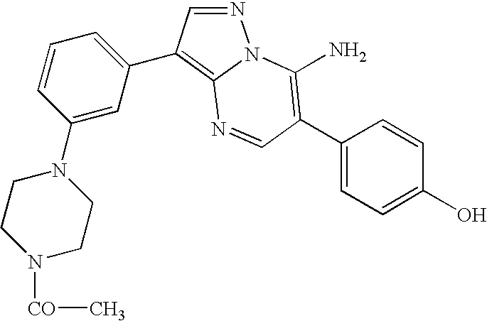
N1=CC(C2=CC=CC(N3CCN([CO]C)CC3)=C2)=C2N1C(N)=C(C1=CC=C(O)C=C1)C=N2
